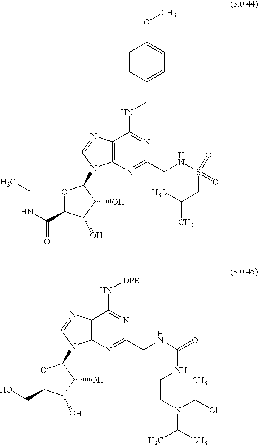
C12=C(N=C(CNS(CC(C)C)(=O)=O)N=C1NCC1=CC=C(OC)C=C1)N(C1OC(C(NCC)=O)C(O)C1O)C=N2.C12=C(N=C(CNC(NCCN(C(C)C)C([Cl-])C)=O)N=C1N[DPE])N(C1OC(CO)C(O)C1O)C=N2
